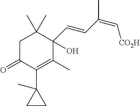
C1C(=O)C(C2(C)CC2)=C(C)C(C=CC(=C[CO2H])C)(O)C1(C)C
